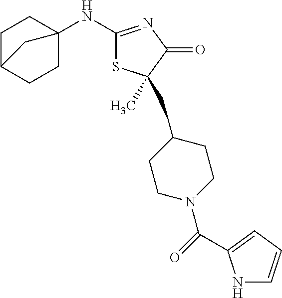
C1C2(NC3=NC(=O)C(CC4CCN(C(=O)C5=CC=CN5)CC4)(C)S3)CCC(C1)C2
